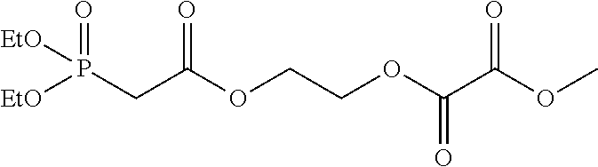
[EtO]P([EtO])(CC(OCCOC(C(OC)=O)=O)=O)=O
